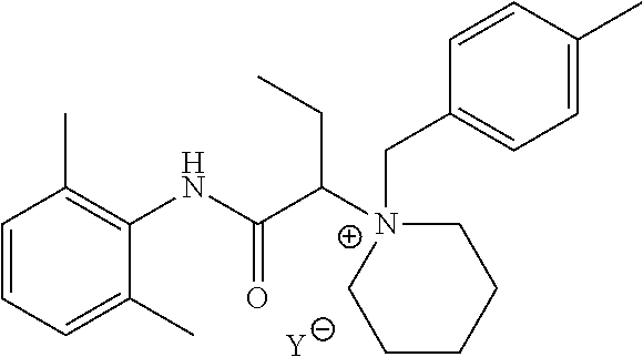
[Y].C1=CC=C(C)C(NC(C([N+]2(CC3=CC=C(C)C=C3)CCCCC2)CC)=O)=C1C
